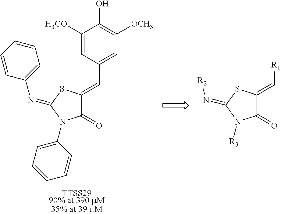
C1(=O)C(=CC2=CC([OCH3])=C(O)C([H3CO])=C2)SC(=NC2=CC=CC=C2)N1C1=CC=CC=C1.C1(=O)C(=C[R1])SC(=N[R2])N1[R3].[TTSS2990% at 390 mM35% at 39 mM]
